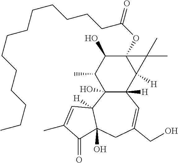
C12([H])C(O)(C3([H])C(O)(CC(CO)=C1)C(=O)C(C)=C3)C(C)C(O)C1(OC(CCCCCCCCCCCCC)=O)C2([H])C1(C)C
